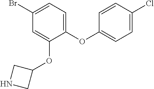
C1(OC2=CC=C(Cl)C=C2)=CC=C(Br)C=C1OC1CNC1
